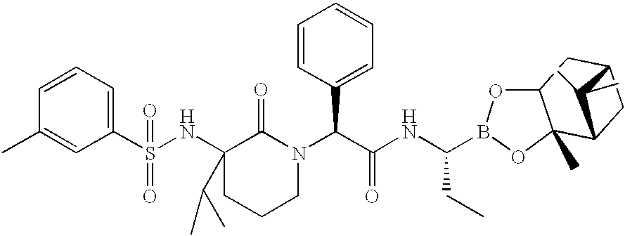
C1(S(NC2(C(C)C)CCCN(C(C(NC(CC)B3OC4C(C)(O3)C3CC(C4)C3(C)C)=O)C3=CC=CC=C3)C2=O)(=O)=O)=CC=CC(C)=C1
